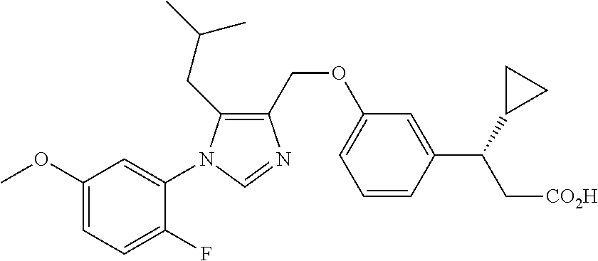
C1(OC)=CC=C(F)C(N2C(CC(C)C)=C(COC3=CC=CC(C(C[CO2H])C4CC4)=C3)N=C2)=C1
